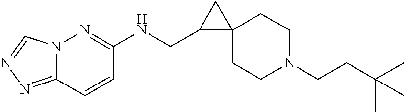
C(CN1CCC2(CC1)CC2CNC1=NN2C(=NN=C2)C=C1)C(C)(C)C
